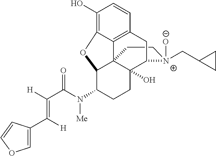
C1C[N+](CC2CC2)([O-])C2C3(O)C14C1=C(C=CC(O)=C1OC4C(N(C(C(=C([H])C1=COC=C1)[H])=O)[Me])CC3)C2
